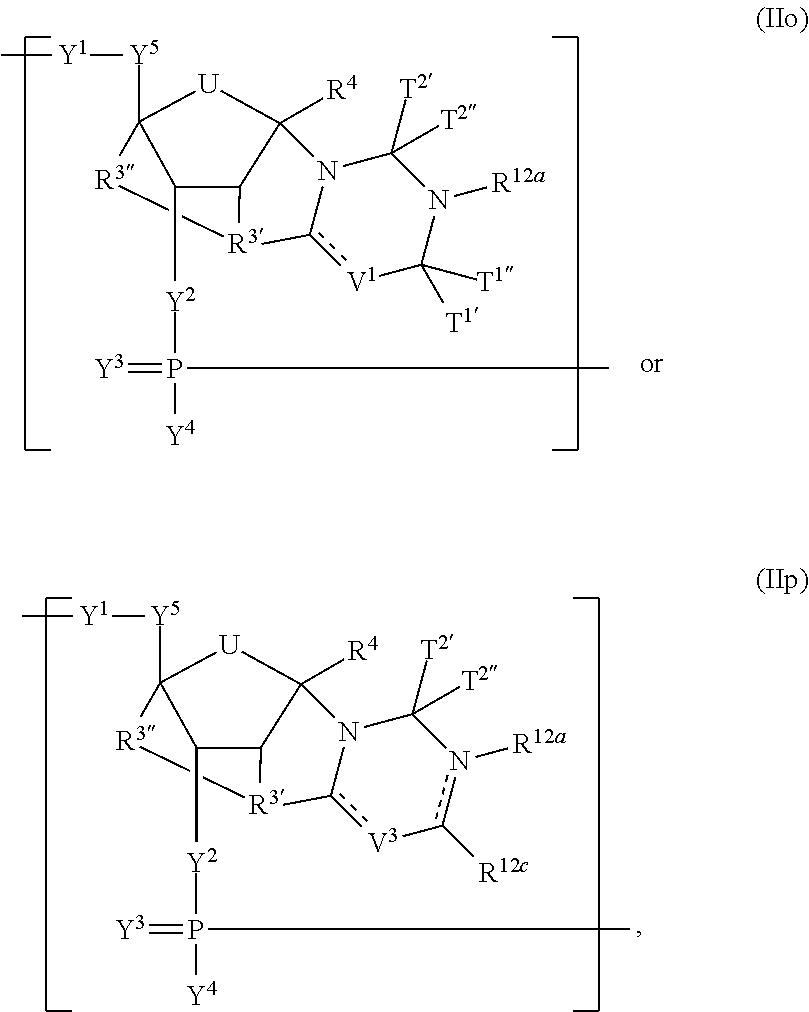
C12[R3]3c4[V1]C([T1])([T1])N([R12a])C([T2])([T2])N4C1([R4])[U]C([Y5][Y1]C)([R3]3)C2[Y2]P([Y4])(=[Y3])C.C12[R3]3c4[V3]-c([R12c])n([R12a])C([T2])([T2])N4C1([R4])[U]C([Y5][Y1]C)([R3]3)C2[Y2]P([Y4])(=[Y3])C
